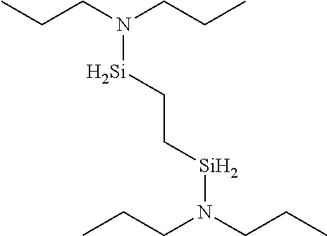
N([Si]CC[Si]N(CCC)CCC)(CCC)CCC
